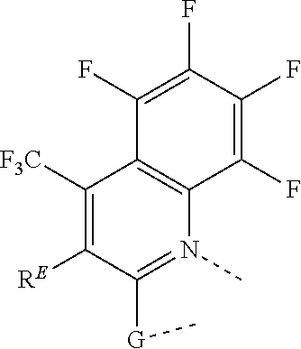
C1([F3C])=C([RE])C([G]C)=N(C)C2=C1C(F)=C(F)C(F)=C2F
